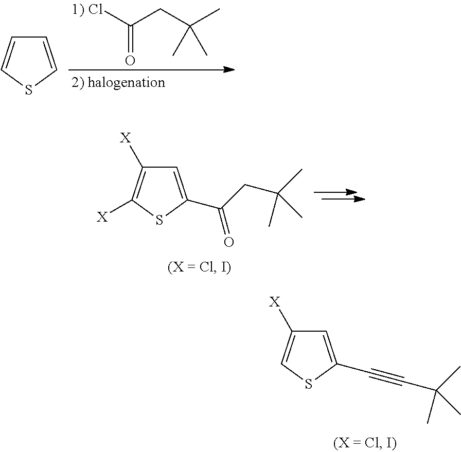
C(=O)(Cl)CC(C)(C)C.C1=CSC=C1.C1=C(C(CC(C)(C)C)=O)SC([X])=C1[X].C1=C(C#CC(C)(C)C)SC=C1[X]
